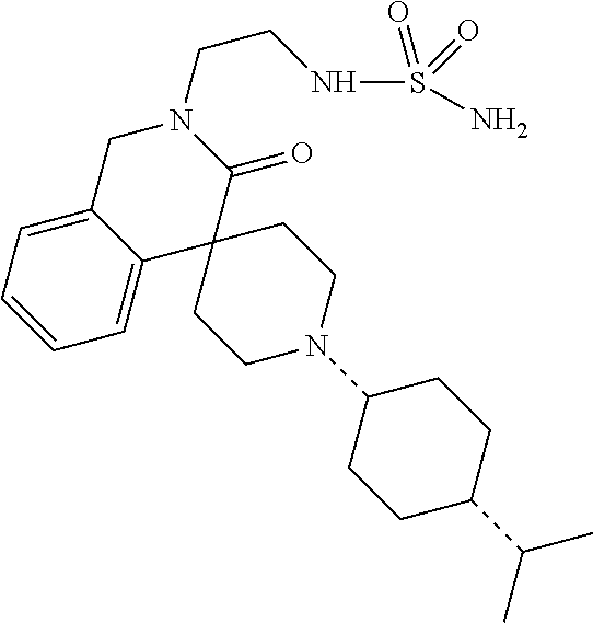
C1C2=CC=CC=C2C2(C(=O)N1CCNS(N)(=O)=O)CCN(C1CCC(C(C)C)CC1)CC2
